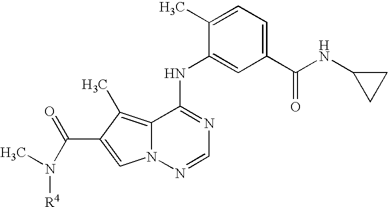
C12=C(C)C(C(N([R4])C)=O)=CN1N=CN=C2NC1=CC(C(NC2CC2)=O)=CC=C1C
